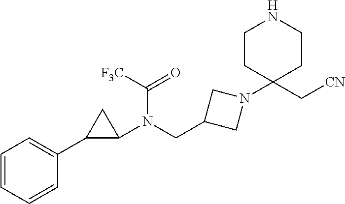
C1=CC=CC(C2C(N(CC3CN(C4(C[CN])CCNCC4)C3)C([F3C])=O)C2)=C1
